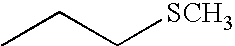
CCC[SCH3]
